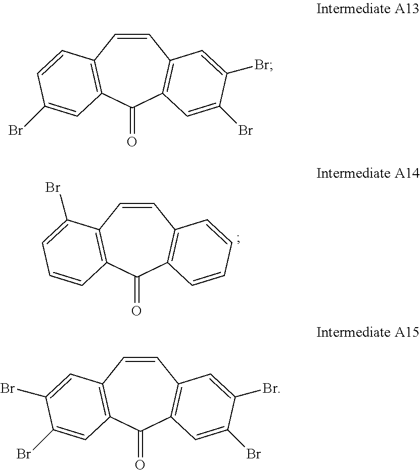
C1=CC2=C(C(=O)C3=C1C=CC=C3)C=CC=C2Br.C1=CC2=C(C(=O)C3=C1C=C(Br)C(Br)=C3)C=C(Br)C=C2.C1=CC2=C(C(=O)C3=C1C=C(Br)C(Br)=C3)C=C(Br)C(Br)=C2
